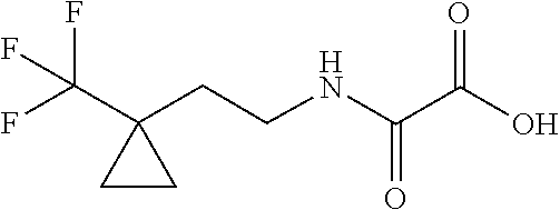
C(C1(CCNC(=O)C(O)=O)CC1)(F)(F)F
